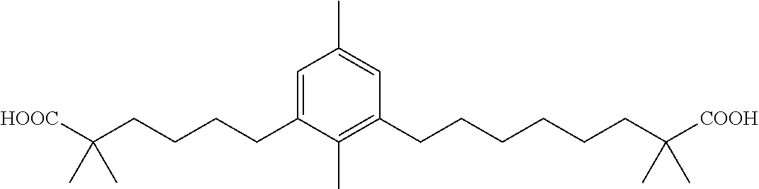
C1=C(CCCCC([HOOC])(C)C)C(C)=C(CCCCCCC([COOH])(C)C)C=C1C
